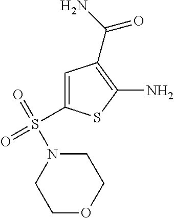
C1=C(S(=O)(=O)N2CCOCC2)SC(N)=C1C(N)=O
